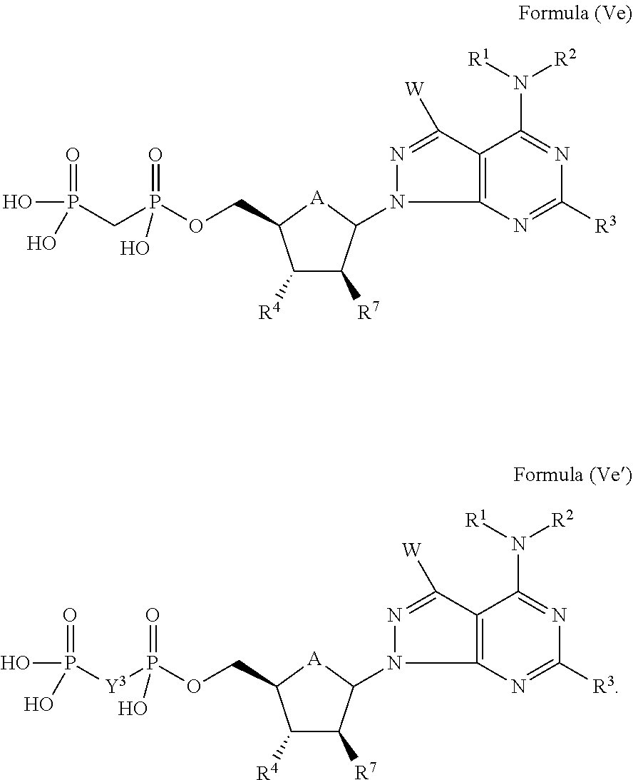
C1([R3])=NC2=C(C([W])=NN2C2C([R7])C([R4])C(COP(CP(O)(=O)O)(=O)O)[A]2)C(N([R1])[R2])=N1.C1([R3])=NC2=C(C([W])=NN2C2C([R7])C([R4])C(COP([Y3]P(O)(=O)O)(=O)O)[A]2)C(N([R1])[R2])=N1
